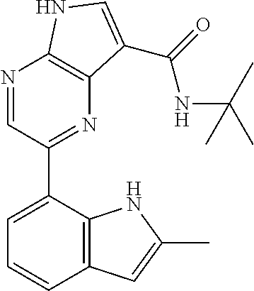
N1=CC(C2=CC=CC3=C2NC(C)=C3)=NC2=C1NC=C2C(=O)NC(C)(C)C
